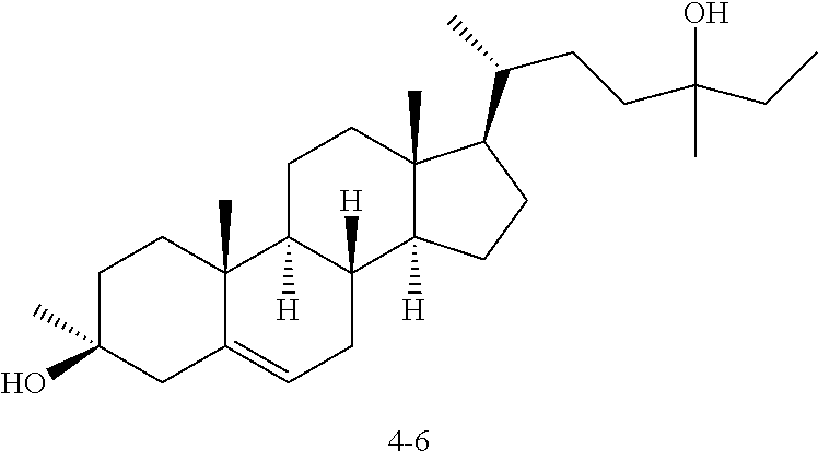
C1C(O)(C)CC2=CCC3([H])C([H])(C2(C)C1)CCC1(C)C3([H])CCC1C(CCC(CC)(O)C)C
